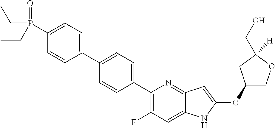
C1(OC2=CC3=NC(C4=CC=C(C5=CC=C(P(CC)(=O)CC)C=C5)C=C4)=C(F)C=C3N2)COC([H])(CO)C1
